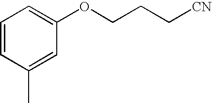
C1=CC(C)=CC(OCCC[CN])=C1
